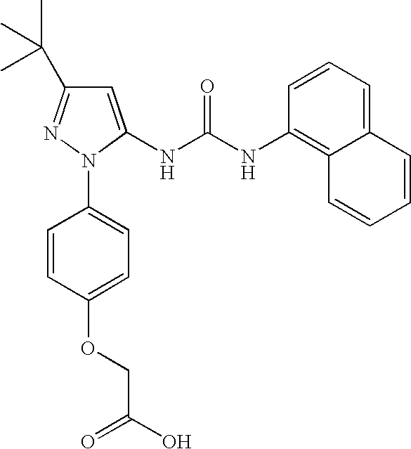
C1=C(NC(NC2=C3C(=CC=C2)C=CC=C3)=O)N(C2=CC=C(OCC(O)=O)C=C2)N=C1C(C)(C)C
